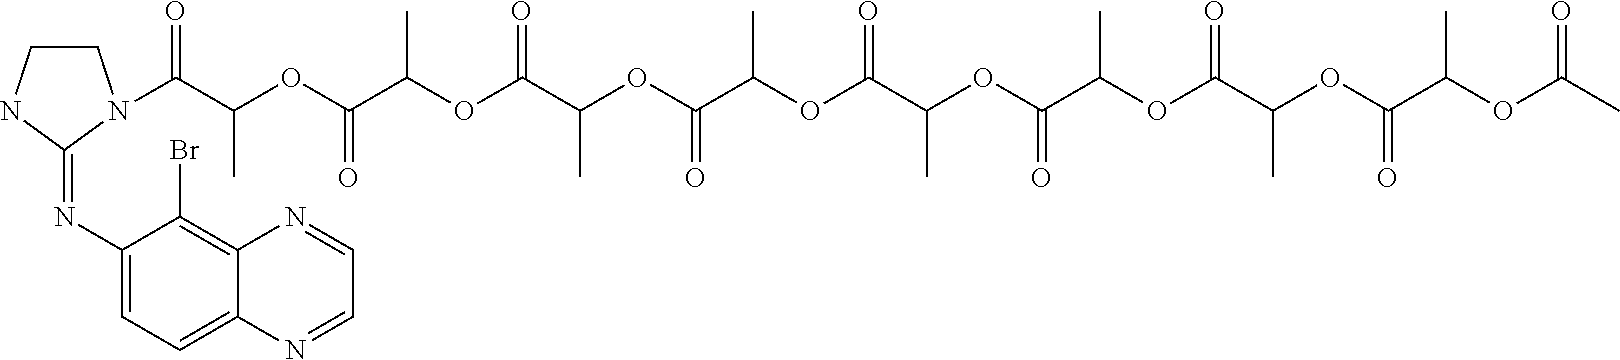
C1CNC(=NC2=CC=C3C(=C2Br)N=CC=N3)N1C(C(OC(C(OC(C(OC(C(OC(C(OC(C(OC(C(OC(C(OC(C)=O)C)=O)C)=O)C)=O)C)=O)C)=O)C)=O)C)=O)C)=O
